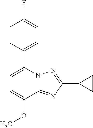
C1=C(OC)C2=NC(C3CC3)=NN2C(C2=CC=C(F)C=C2)=C1
